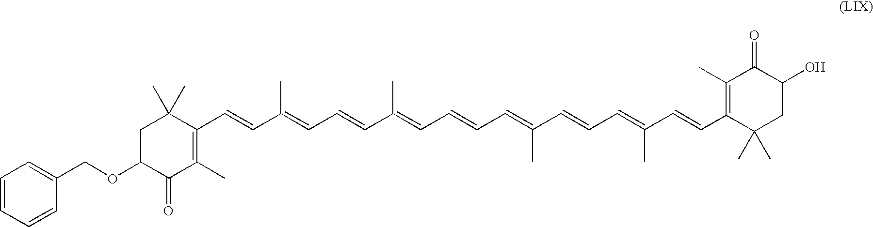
C1(C=CC(=CC=CC(=CC=CC=C(C=CC=C(C=CC2=C(C)C(=O)C(O)CC2(C)C)C)C)C)C)=C(C)C(=O)C(OCC2=CC=CC=C2)CC1(C)C
